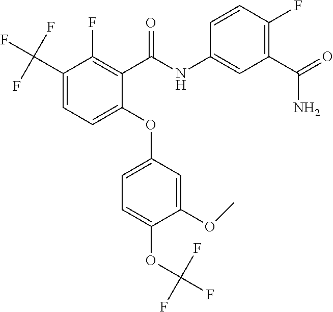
C1(C(F)(F)F)=CC=C(OC2=CC=C(OC(F)(F)F)C(OC)=C2)C(C(NC2=CC(C(=O)N)=C(F)C=C2)=O)=C1F
